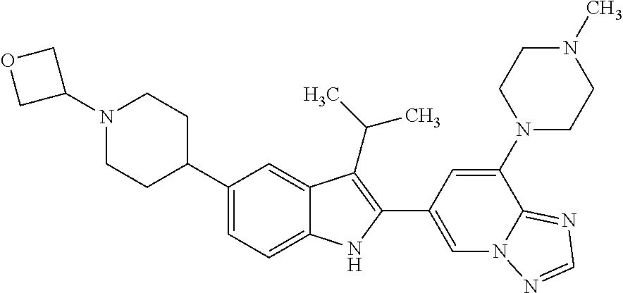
C1(N2CCC(C3=CC=C4C(=C3)C(C(C)C)=C(C3=CN5C(=NC=N5)C(N5CCN(C)CC5)=C3)N4)CC2)COC1
